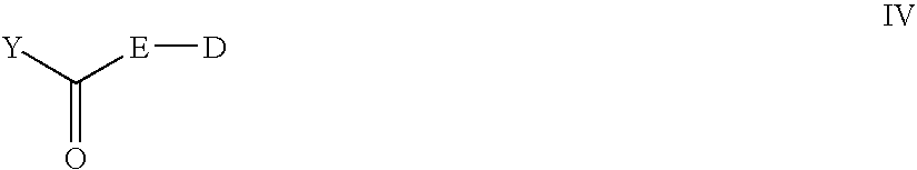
[D][E]C([Y])=O
